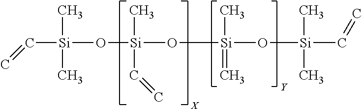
C([Si](C)(C)O[Si](O[Si](=C)(C)O[Si](C)(C)C=C)(C)C=C)=C
